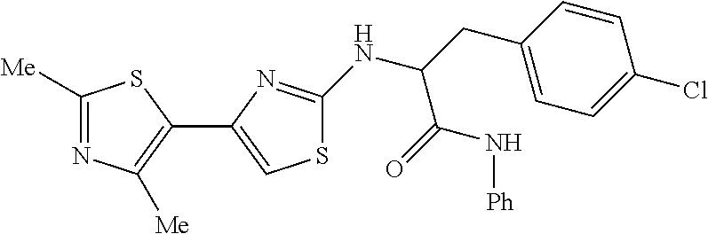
C1([Me])=NC([Me])=C(C2=CSC(NC(CC3=CC=C(Cl)C=C3)C(=O)N[Ph])=N2)S1
